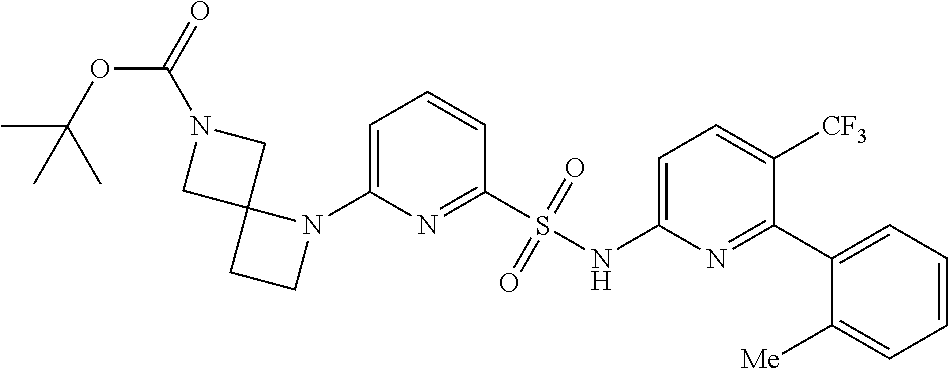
C1(S(NC2=CC=C([CF3])C(C3=CC=CC=C3[Me])=N2)(=O)=O)=NC(N2C3(CC2)CN(C(=O)OC(C)(C)C)C3)=CC=C1
